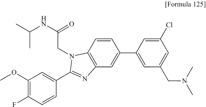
C(NC(C)C)(CN1C2=C(C=C(C3=CC(CN(C)C)=CC(Cl)=C3)C=C2)N=C1C1=CC(OC)=C(F)C=C1)=O
